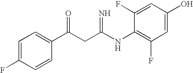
C1=C(F)C=CC(C(CC(NC2=C(F)C=C(O)C=C2F)=N)=O)=C1
